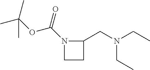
N1(C(=O)OC(C)(C)C)CCC1CN(CC)CC
